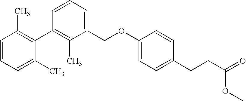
C1(COC2=CC=C(CCC(=O)OC)C=C2)=CC=CC(C2=C(C)C=CC=C2C)=C1C
